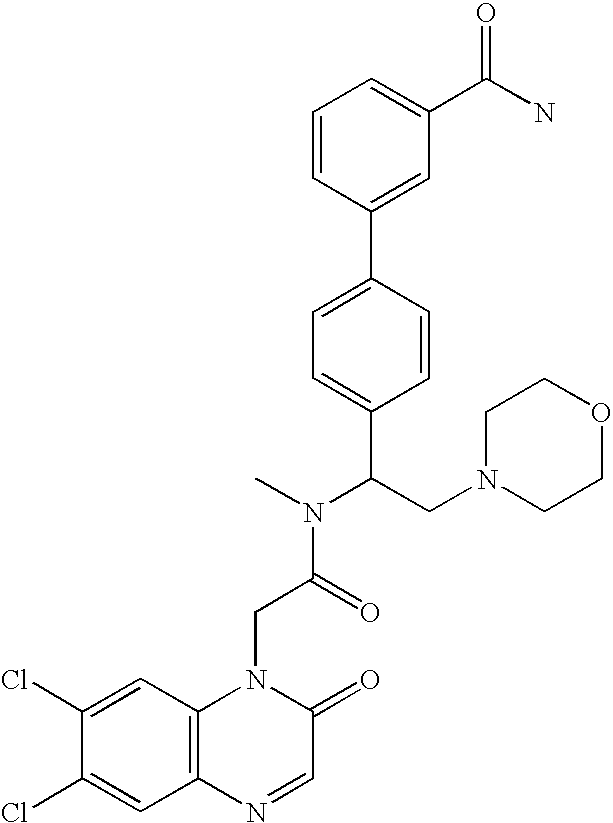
C(C(N(C)C(CN1CCOCC1)C1=CC=C(C2=CC(C(N)=O)=CC=C2)C=C1)=O)N1C2=C(C=C(Cl)C(Cl)=C2)N=CC1=O
